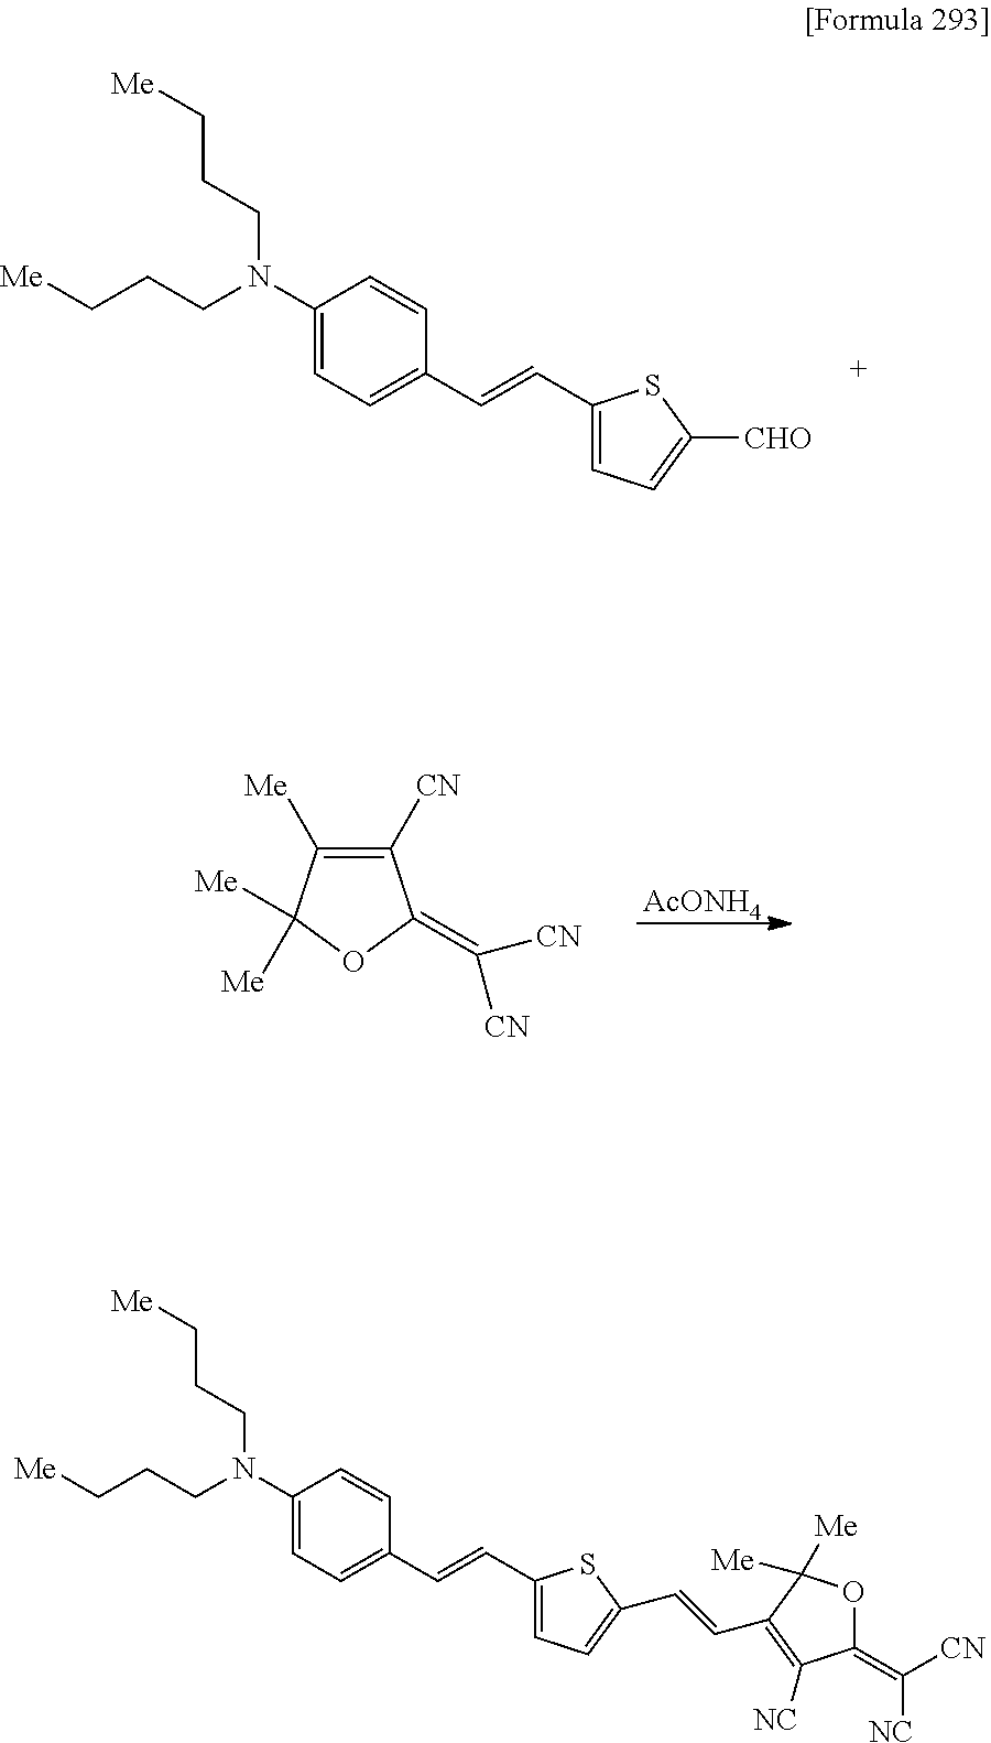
C1(N(CCC[Me])CCC[Me])=CC=C(C=CC2=CC=C([CHO])S2)C=C1.[AcONH4].C1([Me])=C([CN])C(=C([CN])[CN])OC1([Me])[Me].C1(N(CCC[Me])CCC[Me])=CC=C(C=CC2=CC=C(C=CC3=C([NC])C(=C([NC])[CN])OC3([Me])[Me])S2)C=C1
